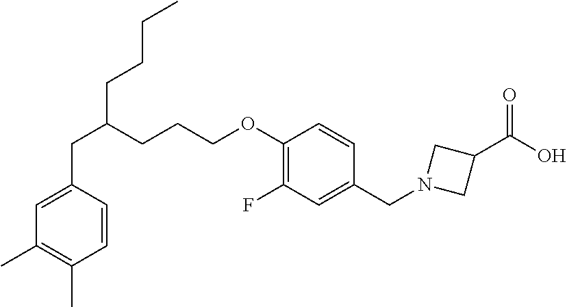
C(C1=CC(C)=C(C)C=C1)C(CCCOC1=C(F)C=C(CN2CC(C(O)=O)C2)C=C1)CCCC
